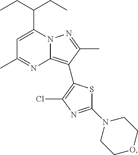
C(C1=CC(C)=NC2=C(C3=C(Cl)N=C(N4CCOCC4)S3)C(C)=NN12)(CC)CC
